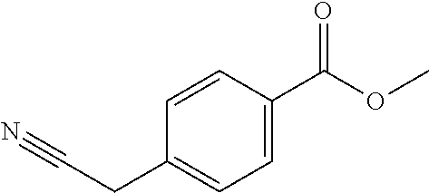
C1(CC#N)=CC=C(C(=O)OC)C=C1
